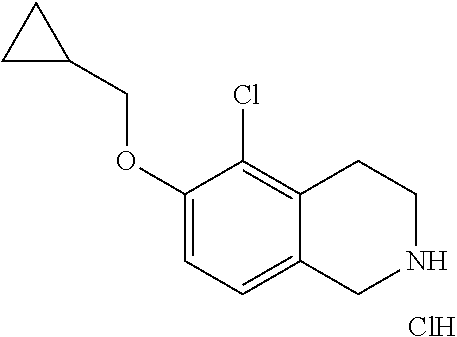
C1(OCC2CC2)=CC=C2C(=C1Cl)CCNC2.Cl
